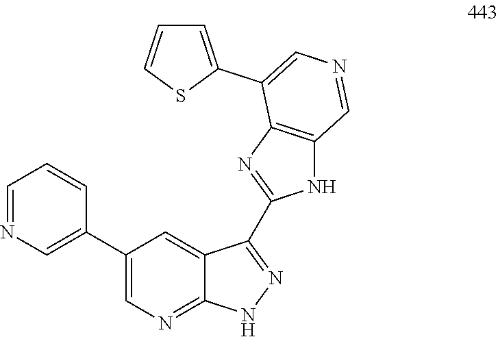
C1(C2=CN=CC=C2)=CN=C2C(=C1)C(C1=NC3=C(N1)C=NC=C3C1=CC=CS1)=NN2
